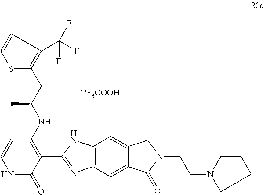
C1=CSC(CC(NC2=C(C3=NC4=C(N3)C=C3C(=C4)C(=O)N(CCN4CCCC4)C3)C(=O)NC=C2)C)=C1C(F)(F)F.[CF3COOH]
